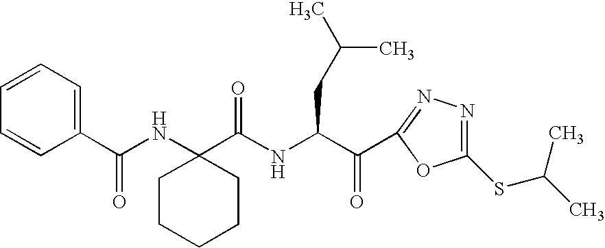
C1=CC(C(NC2(C(NC(C(=O)C3=NN=C(SC(C)C)O3)CC(C)C)=O)CCCCC2)=O)=CC=C1
